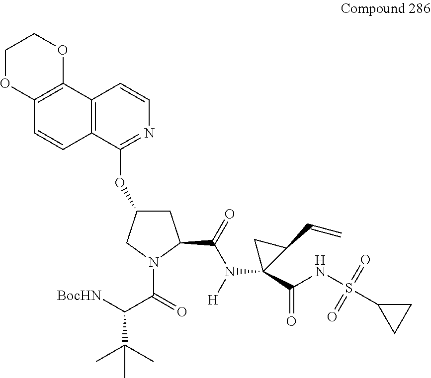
[BocHN]C(C(=O)N1C(C(=O)N([H])C2(C(NS(C3CC3)(=O)=O)=O)C(C=C)C2)CC(OC2=NC=CC3=C2C=CC2=C3OCCO2)C1)C(C)(C)C
